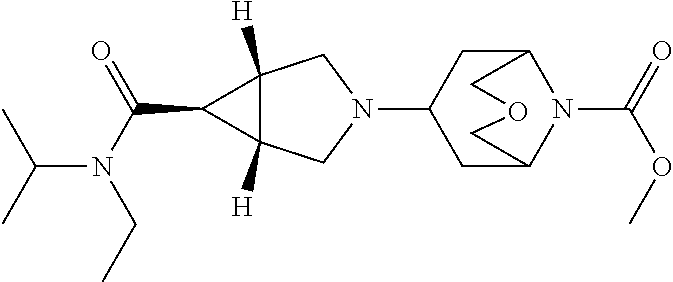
N1(C2CC3N(C(=O)OC)C(C2)COC3)CC2([H])C([H])(C1)C2C(N(C(C)C)CC)=O
